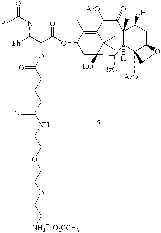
[Ph]C(NC([Ph])C(C(OC1CC2(O)C(C)(C)C(=C1C)C([AcO])C(=O)C1(C)C([H])(C2[BzO])C2([AcO])C(CC1O)OC2)=O)OC(CCCC(NCCOCCOCC[NH3+ -O2CCH3])=O)=O)=O
